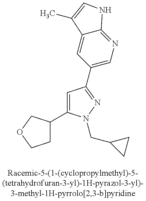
C1=C(C2CCOC2)N(CC2CC2)N=C1C1=CN=C2C(=C1)C(C)=CN2
